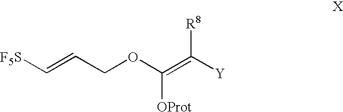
C([F5S])=CCOC(=C([Y])[R8])[OProt]
